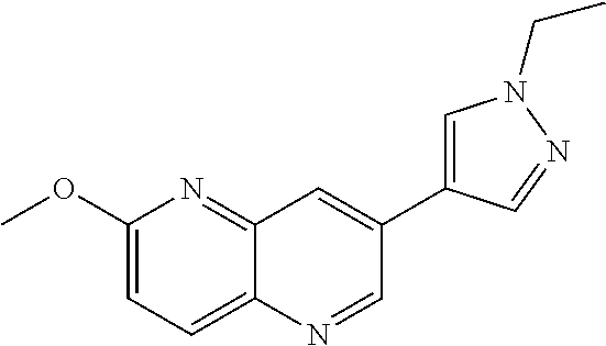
C12=NC(OC)=CC=C1N=CC(C1=CN(CC)N=C1)=C2
